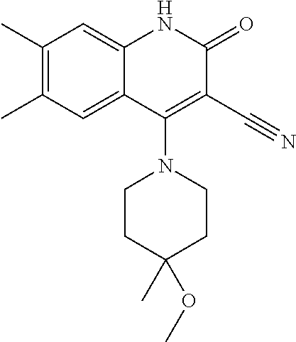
C1(C)=C(C)C=C2C(=C1)NC(=O)C(C#N)=C2N1CCC(C)(OC)CC1
